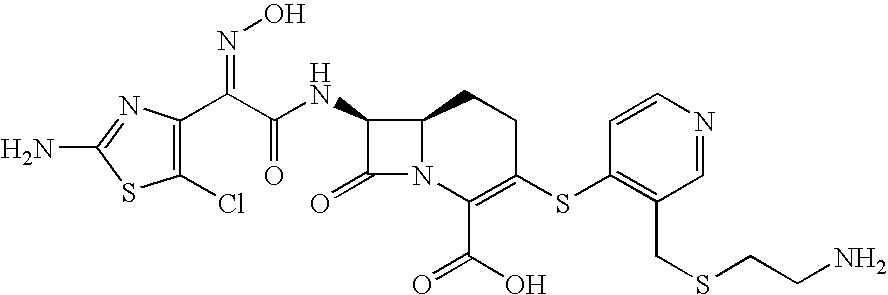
C1(Cl)=C(C(C(=O)NC2C(=O)N3C2CCC(SC2=C(CSCCN)C=NC=C2)=C3C(O)=O)=NO)N=C(N)S1
